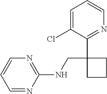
C1(NCC2(C3=NC=CC=C3Cl)CCC2)=NC=CC=N1
